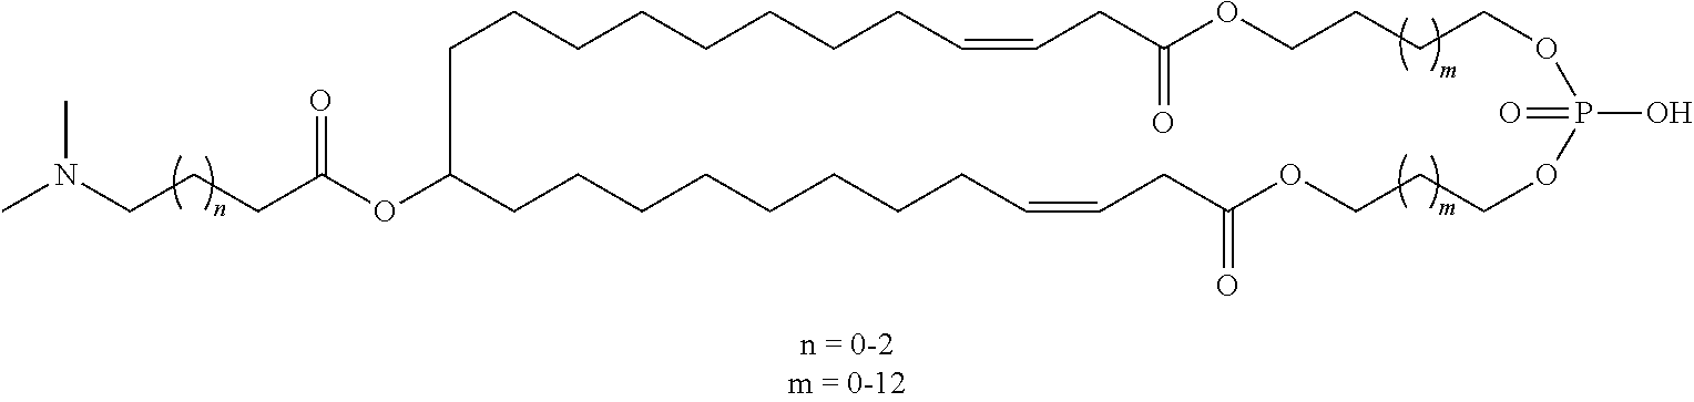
N(CCCC(OC1CCCCCCCCC=CCC(=O)OCCCCOP(=O)(O)OCCCOC(=O)CC=CCCCCCCCC1)=O)(C)C
